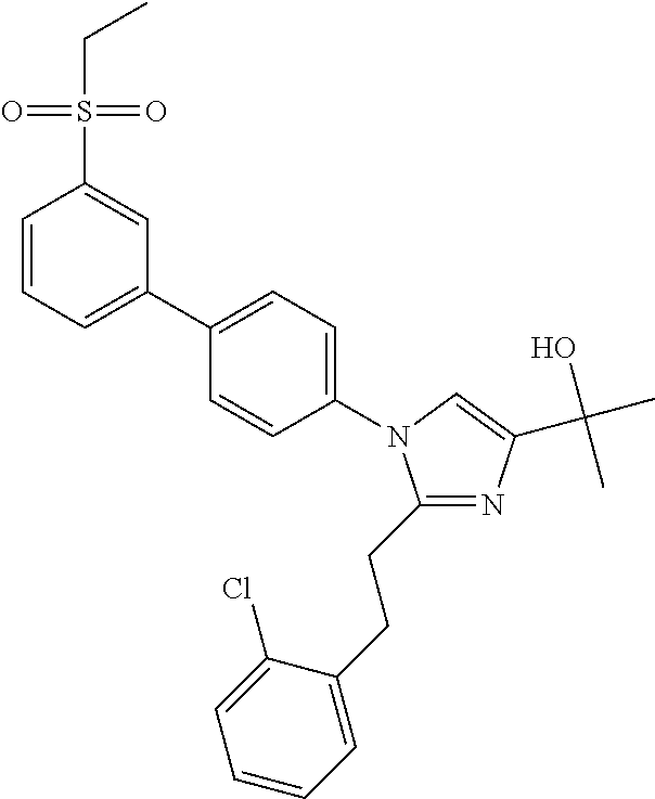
C1=CC=C(C2=CC=C(N3C(CCC4=CC=CC=C4Cl)=NC(C(O)(C)C)=C3)C=C2)C=C1S(=O)(=O)CC
